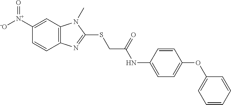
C12=C(C=C([N+]([-O])=O)C=C1)N(C)C(SCC(NC1=CC=C(OC3=CC=CC=C3)C=C1)=O)=N2
